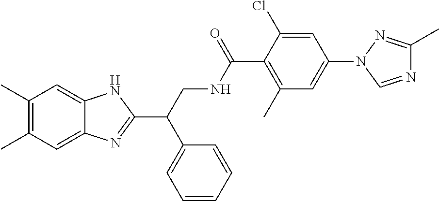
C1(C)=C(C)C=C2C(=C1)N=C(C(CNC(C1=C(C)C=C(N3C=NC(C)=N3)C=C1Cl)=O)C1=CC=CC=C1)N2
